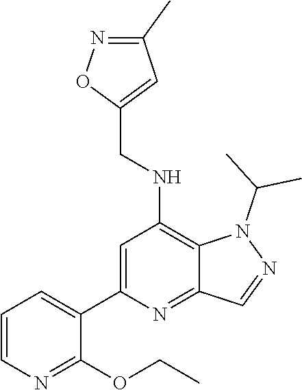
N1(C(C)C)C2=C(NCC3=CC(C)=NO3)C=C(C3=CC=CN=C3OCC)N=C2C=N1
